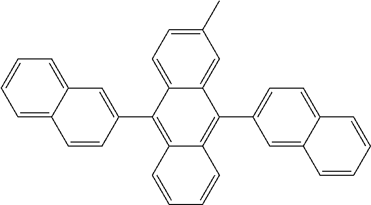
C1(C)=CC=C2C(=C1)C(C1=CC=C3C(=C1)C=CC=C3)=C1C(=C2C2=CC3=CC=CC=C3C=C2)C=CC=C1
